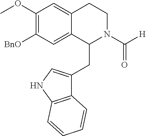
COC1=C([BnO])C=C2C(=C1)CCN(C([H])=O)C2CC1=CNC2=C1C=CC=C2
